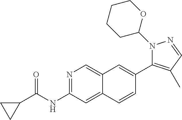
N1=C(NC(C2CC2)=O)C=C2C(=C1)C=C(C1=C(C)C=NN1C1OCCCC1)C=C2
